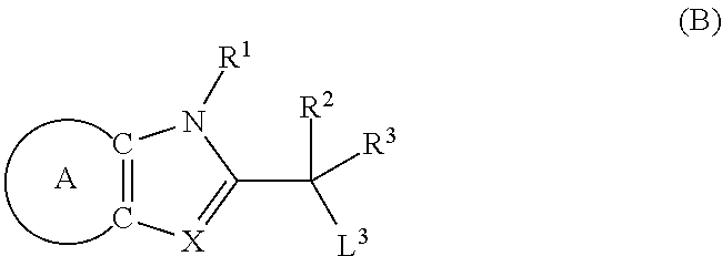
C1=C[X]=C(C([R3])([L3])[R2])N1[R1].[A]
